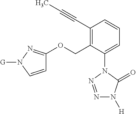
C1(C#CC)=C(COC2=NN([G])C=C2)C(N2N=NN([H])C2=O)=CC=C1
